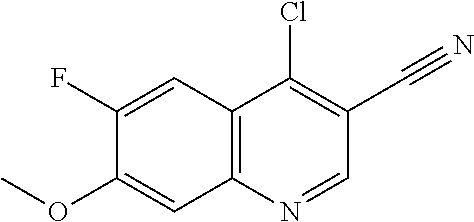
C12=C(N=CC(C#N)=C1Cl)C=C(OC)C(F)=C2
